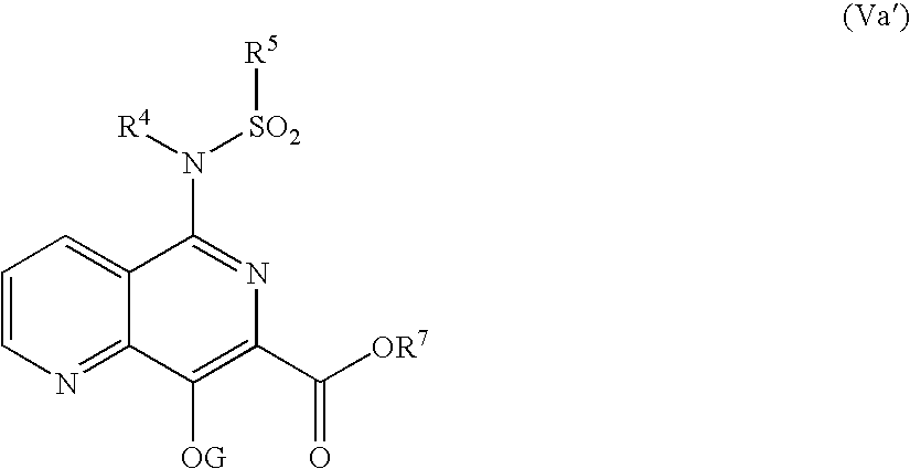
C1=CN=C2C(=C1)C(N([R4])[SO2][R5])=NC(C([OR7])=O)=C2[OG]
